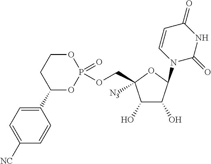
C1(O)C(O)C(N2C=CC(=O)NC2=O)OC1(COP1(=O)OCCC(C2=CC=C([NC])C=C2)O1)[N3]
